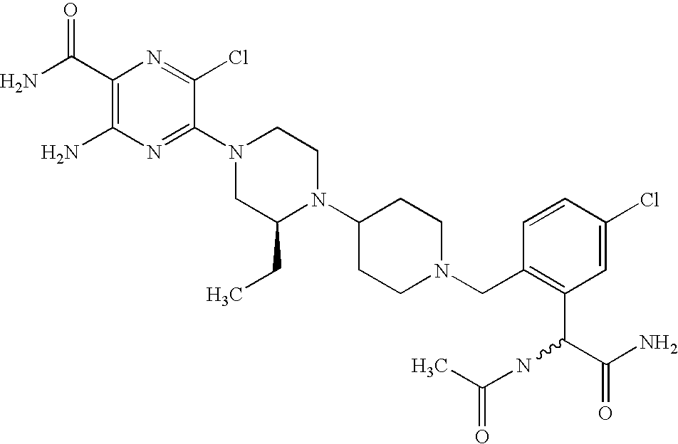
C1(C(N)=O)=C(N)N=C(N2CC(CC)N(C3CCN(CC4=C(C(C(=O)N)NC(=O)C)C=C(Cl)C=C4)CC3)CC2)C(Cl)=N1
